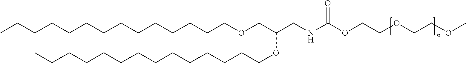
CCCCCCCCCCCCCCOCC(OCCCCCCCCCCCCCC)CNC(OCCOCCOC)=O
